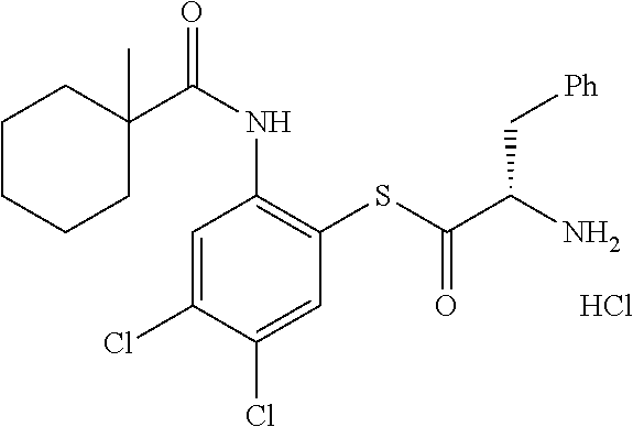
C1=C(Cl)C(Cl)=CC(SC(C(N)C[Ph])=O)=C1NC(=O)C1(C)CCCCC1.Cl
